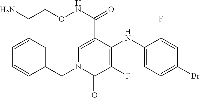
C1=C(C(NOCCN)=O)C(NC2=CC=C(Br)C=C2F)=C(F)C(=O)N1CC1=CC=CC=C1
